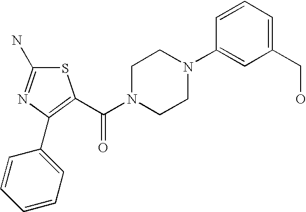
S1C(N)=NC(C2=CC=CC=C2)=C1C(N1CCN(C2=CC(CO)=CC=C2)CC1)=O
